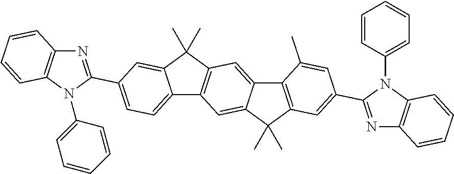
C12=CC=C(C3=NC4=C(N3C3=CC=CC=C3)C=CC=C4)C=C1C(C)(C)C1=C2C=C2C(=C1)C1=C(C2(C)C)C=C(C2=NC3=C(N2C2=CC=CC=C2)C=CC=C3)C=C1C
